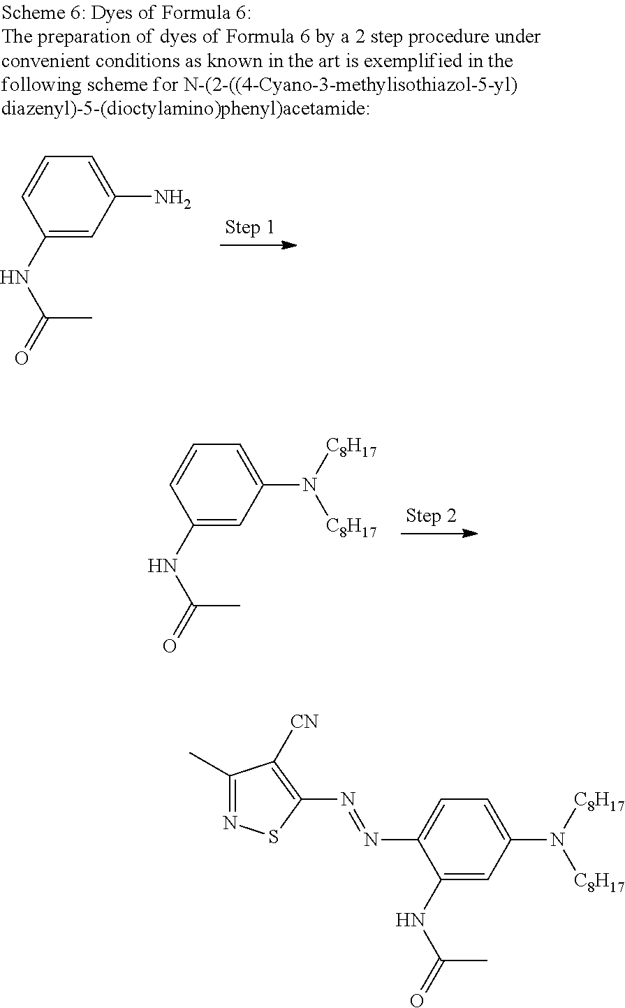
C1(N)=CC=CC(NC(=O)C)=C1.C1(N([C8H17])[C8H17])=CC=CC(NC(=O)C)=C1.C1(N([C8H17])[C8H17])=CC=C(N=NC2=C([CN])C(C)=NS2)C(NC(=O)C)=C1
